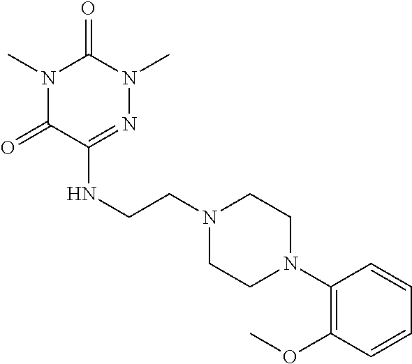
C(CN1CCN(C2=C(OC)C=CC=C2)CC1)NC1=NN(C)C(=O)N(C)C1=O
